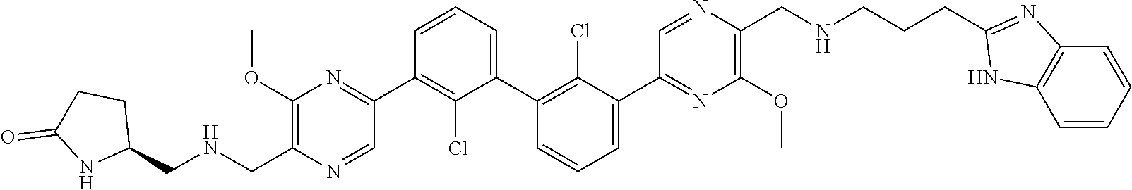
C1(OC)=C(C[HN]CC2CCC(=O)N2)N=CC(C2=C(Cl)C(C3=C(Cl)C(C4=NC(OC)=C(CNCCCC5=NC6=C(N5)C=CC=C6)N=C4)=CC=C3)=CC=C2)=N1
